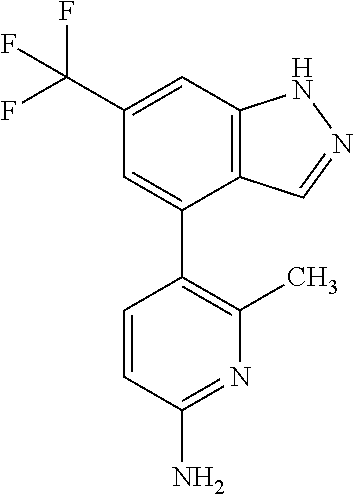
C12=C(C=C(C(F)(F)F)C=C1C1=C(C)N=C(N)C=C1)NN=C2
